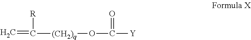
C=C([R])[(CH2)q]OC(=O)[Y]
